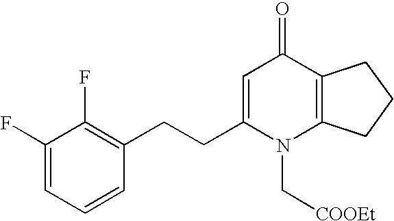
C1(F)=CC=CC(CCC2=CC(=O)C3=C(N2C[COOEt])CCC3)=C1F
